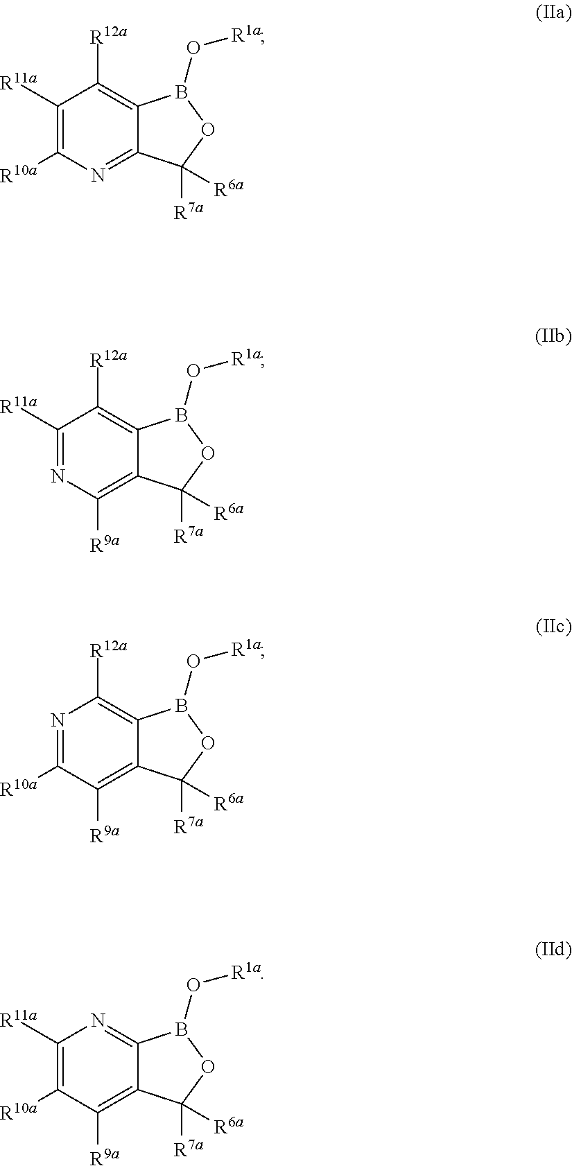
C1([R11a])=C([R10a])N=C2C(=C1[R12a])B(O[R1a])OC2([R7a])[R6a].C1([R11a])=NC([R9a])=C2C(=C1[R12a])B(O[R1a])OC2([R7a])[R6a].N1=C([R10a])C([R9a])=C2C(=C1[R12a])B(O[R1a])OC2([R7a])[R6a].C1([R11a])=C([R10a])C([R9a])=C2C(=N1)B(O[R1a])OC2([R7a])[R6a]
